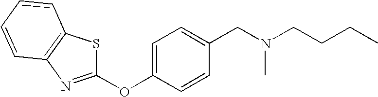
C1(CN(C)CCCC)=CC=C(OC2=NC3=C(C=CC=C3)S2)C=C1
